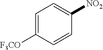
C1=C([F3CO])C=CC([NO2])=C1
